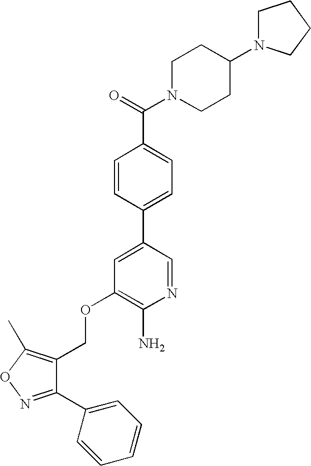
C(OC1=C(N)N=CC(C2=CC=C(C(=O)N3CCC(N4CCCC4)CC3)C=C2)=C1)C1=C(C)ON=C1C1=CC=CC=C1
